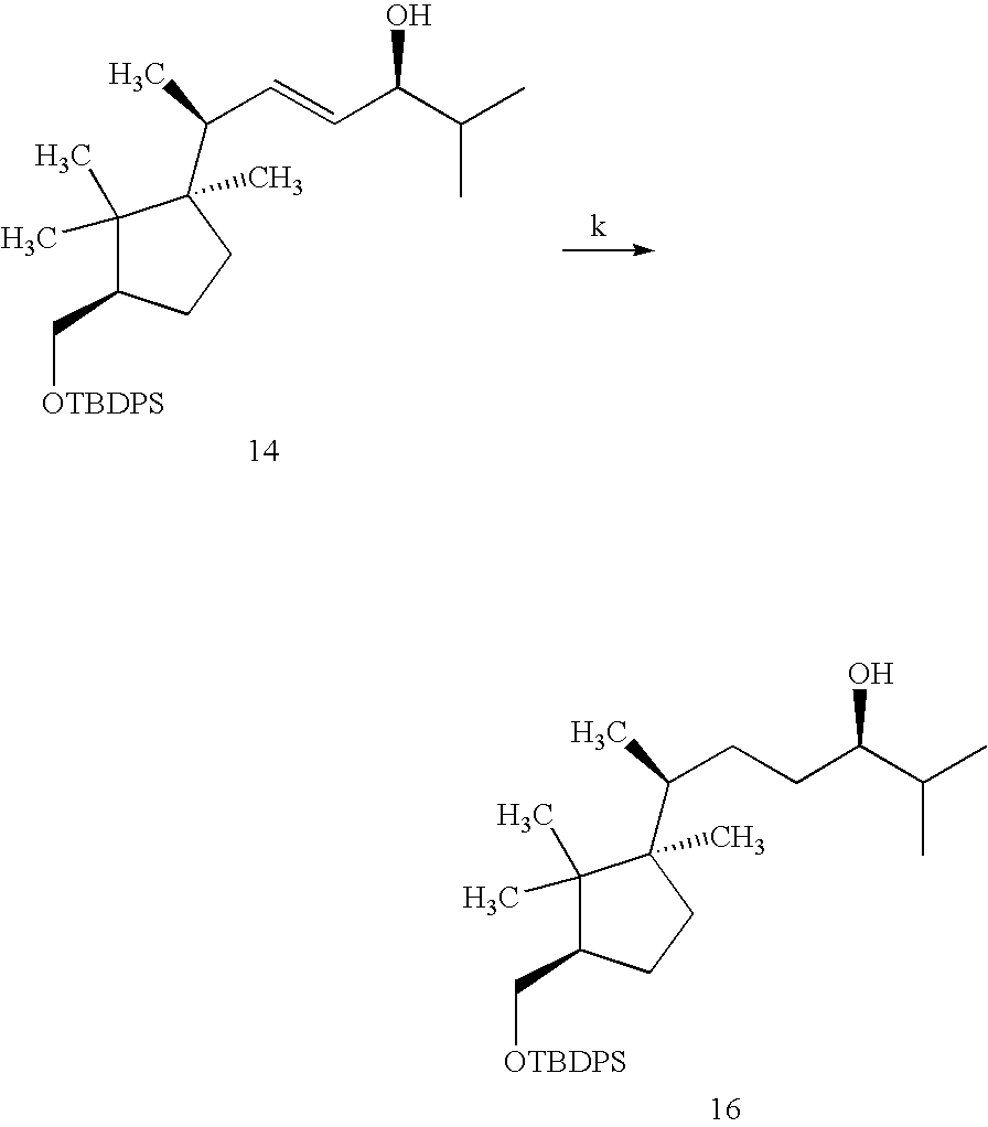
C1(C)(C)C(C[OTBDPS])CCC1(C(C)C=CC(C(C)C)O)C.C1(C)(C)C(C[OTBDPS])CCC1(C(C)CCC(C(C)C)O)C
